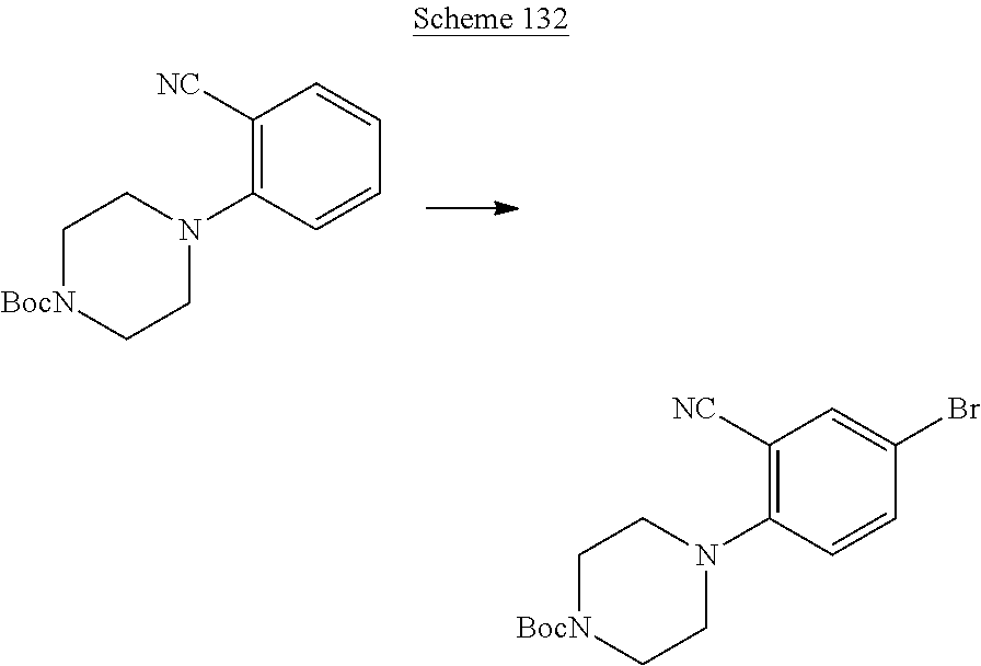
C1([NC])=C(N2CC[BocN]CC2)C=CC=C1.C1([NC])=C(N2CC[BocN]CC2)C=CC(Br)=C1
